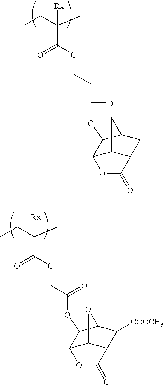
CCC(C)(C(OCCC(=O)OC1C2C3C(CC1C3)C(=O)O2)=O)[Rx].CCC(C)(C(OCC(OC1C2C3C(C([COOCH3])C1O3)C(=O)O2)=O)=O)[Rx]
